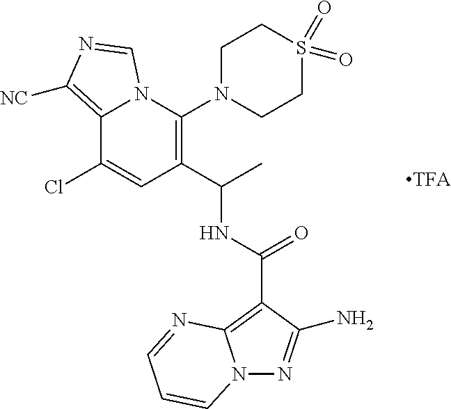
C12=C([NC])N=CN1C(N1CCS(=O)(=O)CC1)=C(C(C)NC(=O)C1=C3N(N=C1N)C=CC=N3)C=C2Cl
